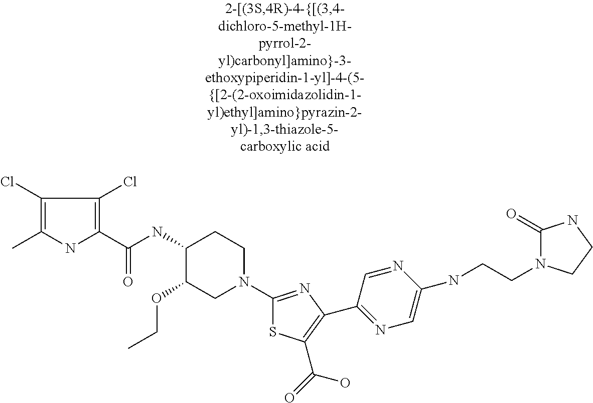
C1(Cl)=C(C)NC(C(NC2C(OCC)CN(C3=NC(C4=NC=C(NCCN5C(=O)NCC5)N=C4)=C(C(=O)O)S3)CC2)=O)=C1Cl
